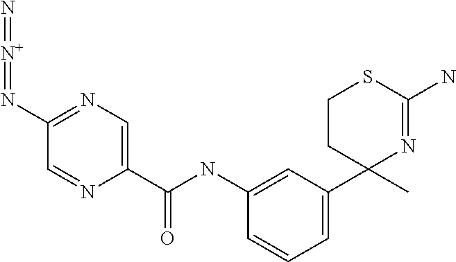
C1(C(NC2=CC(C3(C)N=C(N)SCC3)=CC=C2)=O)=CN=C(N=[N+]=N)C=N1
